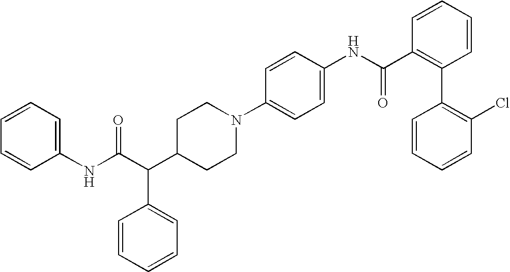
C(C(C1CCN(C2=CC=C(NC(C3=C(C4=C(Cl)C=CC=C4)C=CC=C3)=O)C=C2)CC1)C1=CC=CC=C1)(NC1=CC=CC=C1)=O
